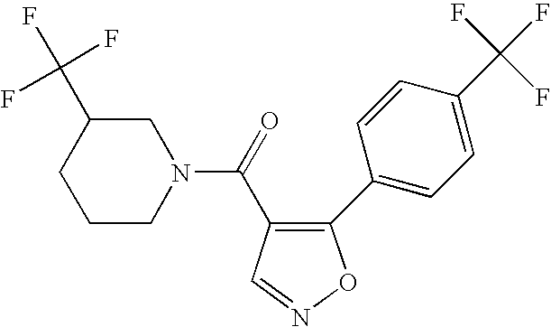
C1(C2=CC=C(C(F)(F)F)C=C2)=C(C(=O)N2CC(C(F)(F)F)CCC2)C=NO1
